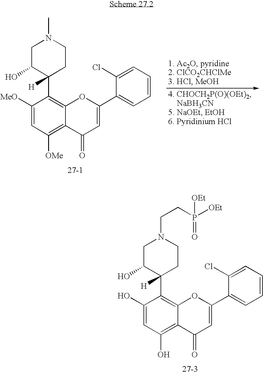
[27-3].C1=CC=C(Cl)C(C2=CC(=O)C3=C(O)C=C(O)C(C4([H])CCN(CCP([OEt])([OEt])=O)CC4O)=C3O2)=C1.C1=CC=C(Cl)C(C2=CC(=O)C3=C([OMe])C=C([MeO])C(C4([H])CCN(C)CC4O)=C3O2)=C1.[27-1]
